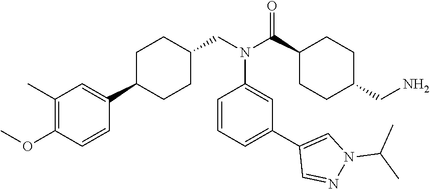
C1=CC(N(C(C2CCC(CN)CC2)=O)CC2CCC(C3=CC(C)=C(OC)C=C3)CC2)=CC(C2=CN(C(C)C)N=C2)=C1
